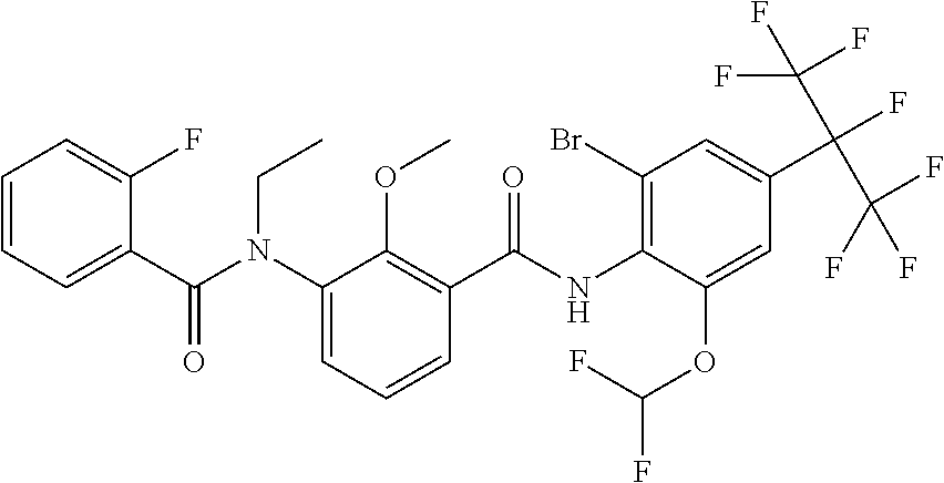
C1=CC=C(C(N(C2=CC=CC(C(NC3=C(Br)C=C(C(C(F)(F)F)(C(F)(F)F)F)C=C3OC(F)F)=O)=C2OC)CC)=O)C(F)=C1
